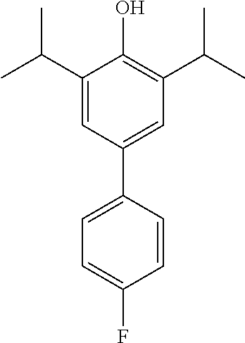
C1(C(C)C)=CC(C2=CC=C(F)C=C2)=CC(C(C)C)=C1O
